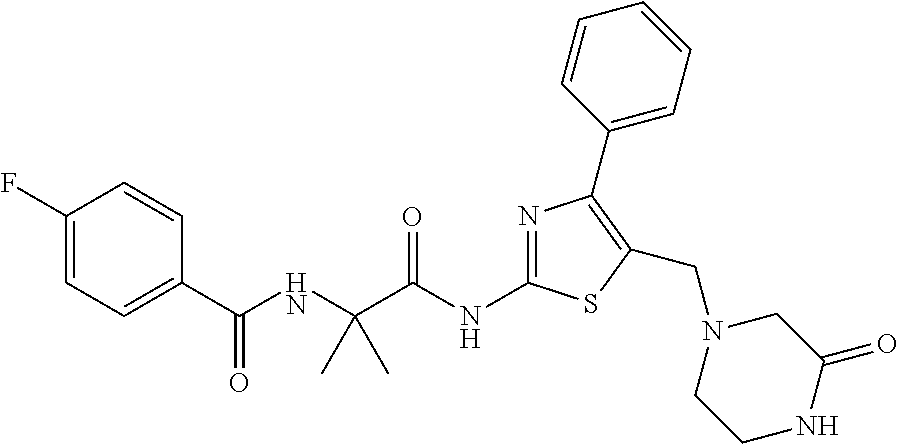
N(C(C(NC(C1=CC=C(F)C=C1)=O)(C)C)=O)C1=NC(C2=CC=CC=C2)=C(CN2CCNC(=O)C2)S1
